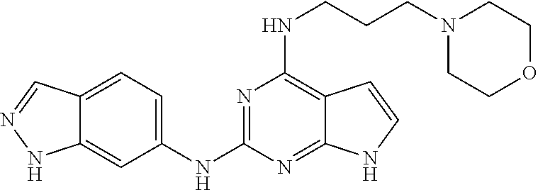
C1(NC2=NC(NCCCN3CCOCC3)=C3C(=N2)NC=C3)=CC=C2C(=C1)NN=C2
